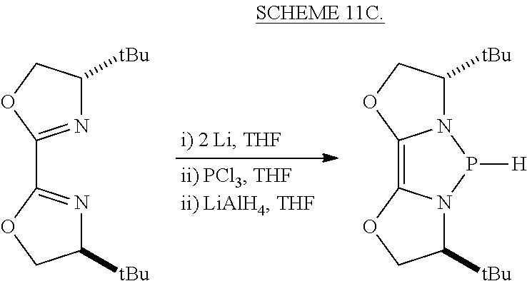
C1([tBu])N=C(C2=NC([tBu])CO2)OC1.C1([tBu])N2C(=C3N(C([tBu])CO3)P2[H])OC1
